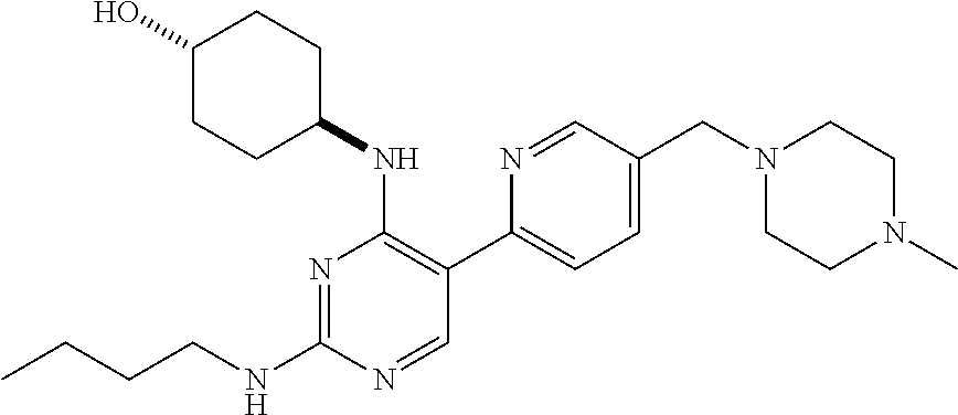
CCCCNC1=NC(NC2CCC(O)CC2)=C(C2=CC=C(CN3CCN(C)CC3)C=N2)C=N1
